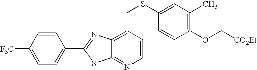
C1([F3C])=CC=C(C2=NC3=C(CSC4=CC(C)=C(OC[CO2Et])C=C4)C=CN=C3S2)C=C1
